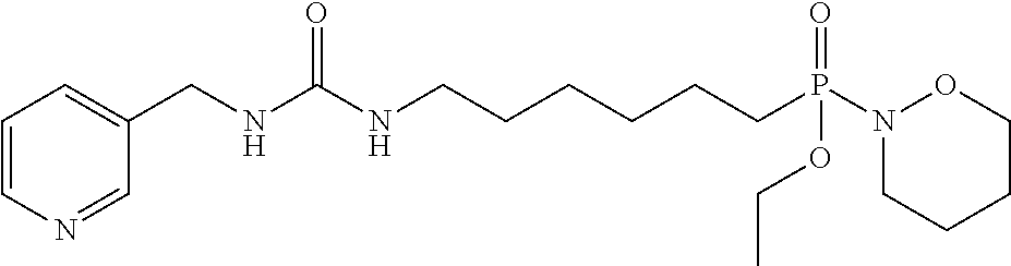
N1=CC(CNC(NCCCCCCP(N2CCCCO2)(=O)OCC)=O)=CC=C1
